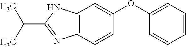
C1=CC=CC=C1OC1=CC2=C(C=C1)N=C(C(C)C)N2
